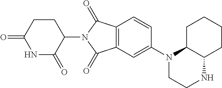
C1=CC2=C(C=C1N1C3C(CCCC3)NCC1)C(=O)N(C1C(=O)NC(=O)CC1)C2=O
